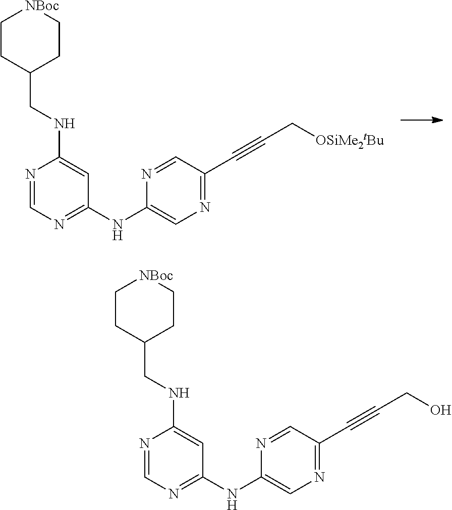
N1=CC(C#CC[OSiMe2tBu])=NC=C1NC1=NC=NC(NCC2CC[NBoc]CC2)=C1.N1=CC(C#CCO)=NC=C1NC1=NC=NC(NCC2CC[NBoc]CC2)=C1
